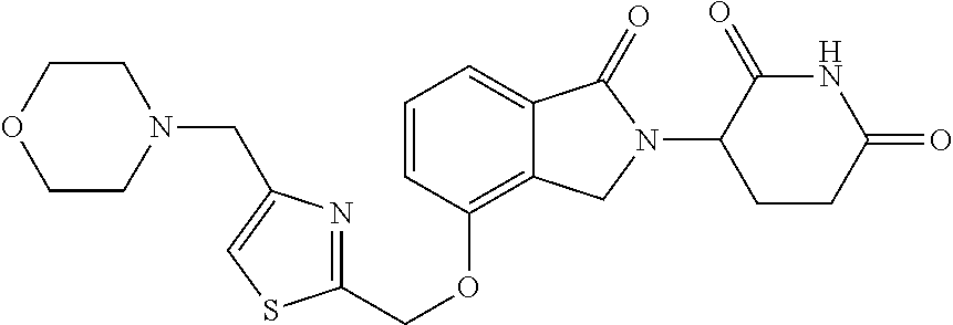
C(OC1=C2C(=CC=C1)C(=O)N(C1C(=O)NC(=O)CC1)C2)C1=NC(CN2CCOCC2)=CS1
